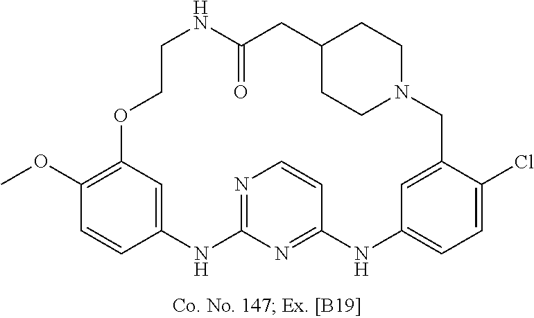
C12=NC(=NC=C1)NC1=CC(=C(OC)C=C1)OCCNC(=O)CC1CCN(CC3=CC(=CC=C3Cl)N2)CC1
